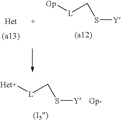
S([Y])C[L][Gp].S([Y])C[L][Het+].[Gp-]
